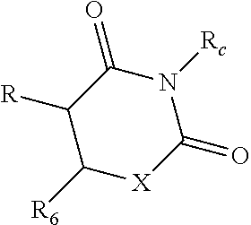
C1([R])C([R6])[X]C(=O)N([Rc])C1=O
